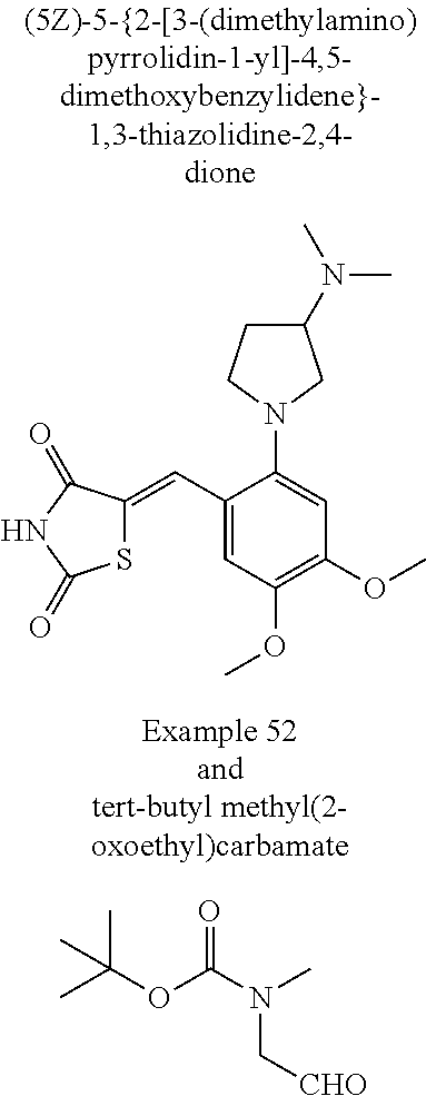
C1(C=C2SC(=O)NC2=O)=CC(OC)=C(OC)C=C1N1CC(N(C)C)CC1.O=C(N(C[CHO])C)OC(C)(C)C
